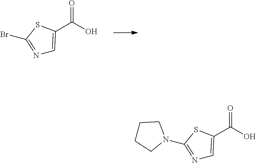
O=C(O)C1=CN=C(Br)S1.O=C(O)C1=CN=C(N2CCCC2)S1
